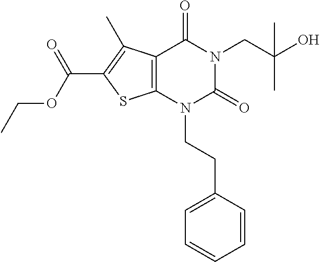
C12=C(N(CCC3=CC=CC=C3)C(=O)N(CC(O)(C)C)C1=O)SC(C(OCC)=O)=C2C
